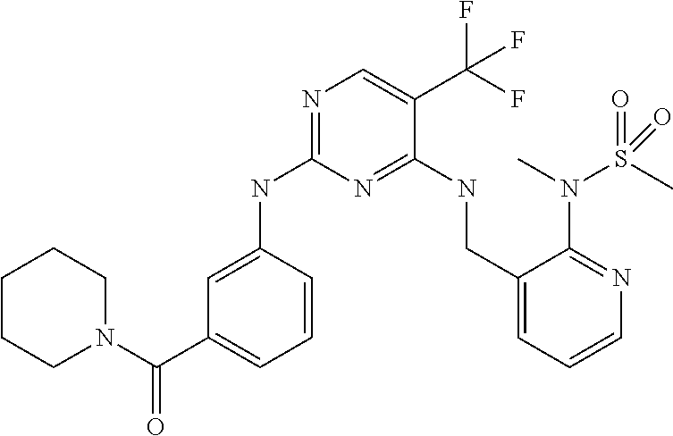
C1=C(NC2=NC=C(C(F)(F)F)C(NCC3=CC=CN=C3N(C)S(C)(=O)=O)=N2)C=CC=C1C(N1CCCCC1)=O
